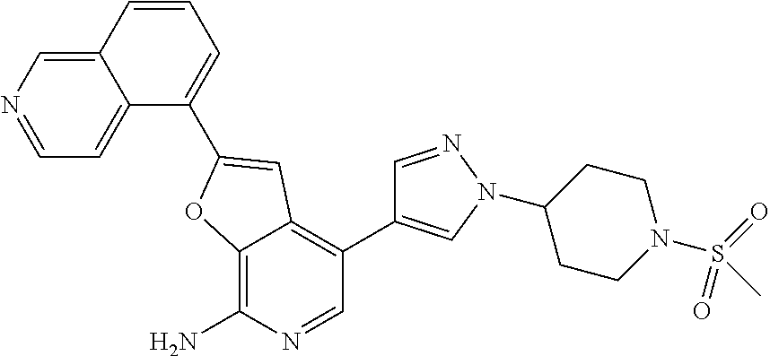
C12=CN=CC=C1C(C1=CC3=C(C4=CN(C5CCN(S(C)(=O)=O)CC5)N=C4)C=NC(N)=C3O1)=CC=C2
